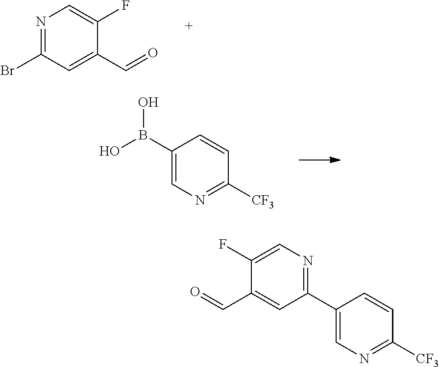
N1=C(Br)C=C(C=O)C(F)=C1.C1(B(O)O)=CN=C([CF3])C=C1.C1(C2=NC=C(F)C(C=O)=C2)=CN=C([CF3])C=C1
